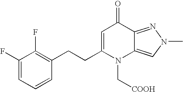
C1(F)=CC=CC(CCC2=CC(=O)C3=NN(C)C=C3N2C[COOH])=C1F
